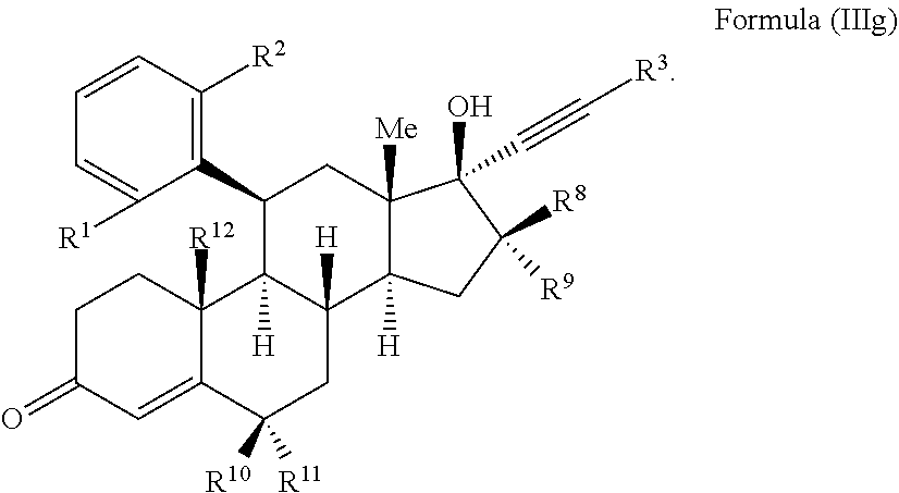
C1C(=O)C=C2C([R12])(C1)C1([H])C([H])(CC2([R11])[R10])C2([H])C([Me])(CC1C1=C([R2])C=CC=C1[R1])C(C#C[R3])(O)C([R9])([R8])C2
